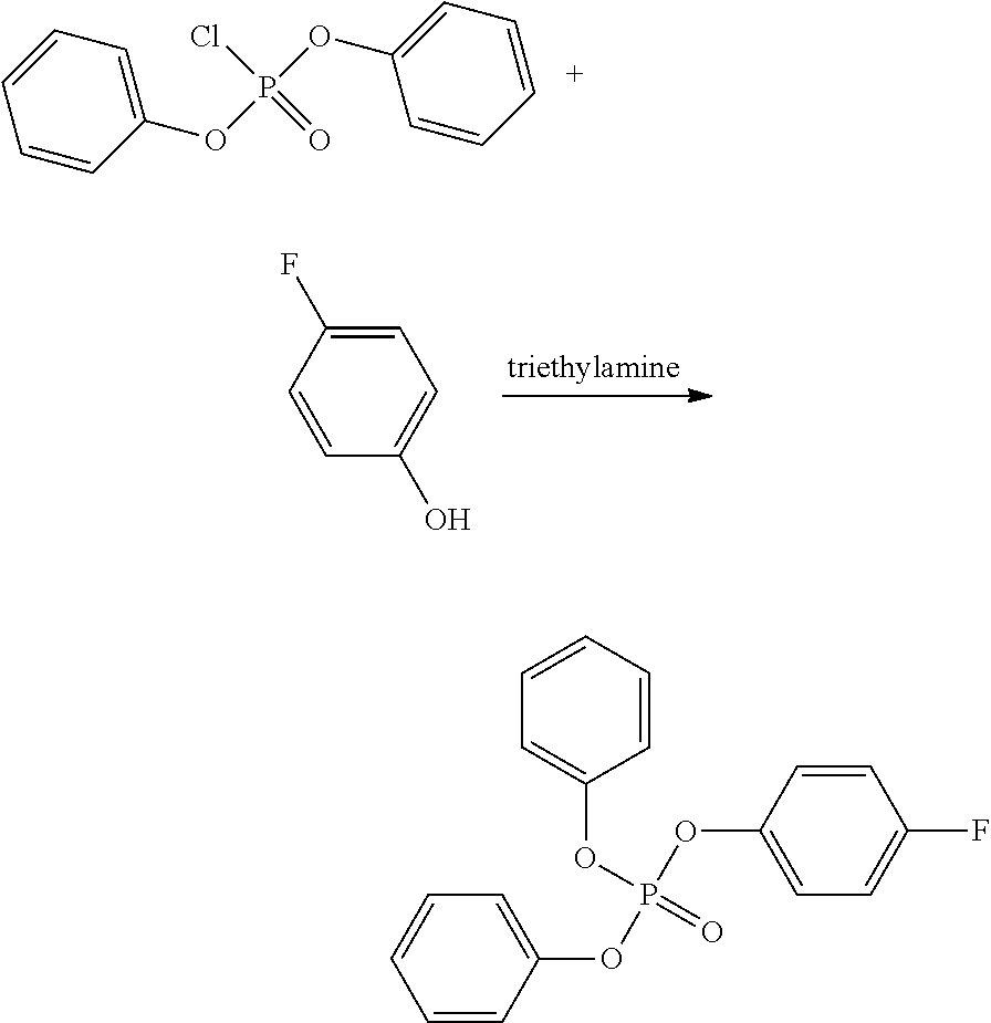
C1=CC=C(OP(OC2=CC=CC=C2)(Cl)=O)C=C1.C1=C(F)C=CC(O)=C1.C1=CC(OP(OC2=CC=CC=C2)(OC2=CC=CC=C2)=O)=CC=C1F
